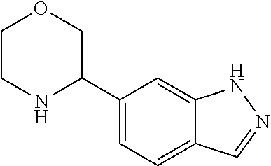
C1(C2COCCN2)=CC=C2C(=C1)NN=C2
